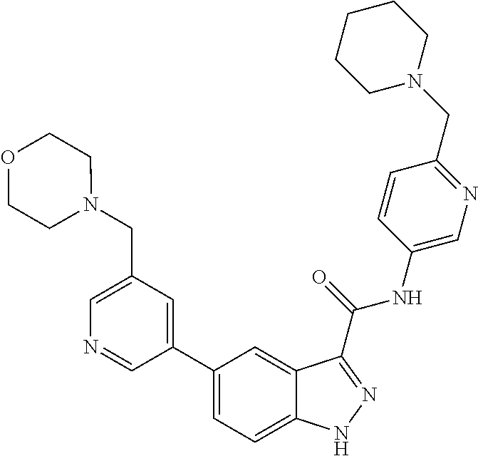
C1(CN2CCOCC2)=CN=CC(C2=CC=C3C(=C2)C(C(NC2=CN=C(CN4CCCCC4)C=C2)=O)=NN3)=C1
